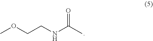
COCCNC(C)=O
